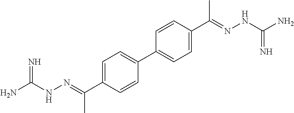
C(=N)(N)NN=C(C1=CC=C(C2=CC=C(C(=NNC(=N)N)C)C=C2)C=C1)C
